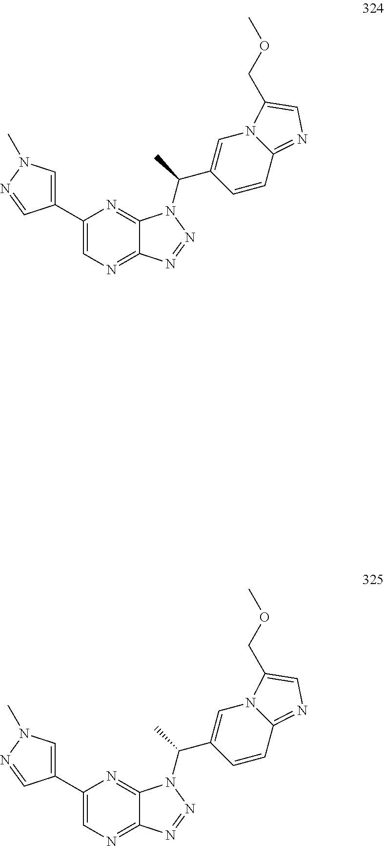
C1(C2=CN(C)N=C2)=CN=C2C(=N1)N(C(C1=CN3C(=NC=C3COC)C=C1)C)N=N2.C1(C2=CN(C)N=C2)=CN=C2C(=N1)N(C(C1=CN3C(=NC=C3COC)C=C1)C)N=N2
